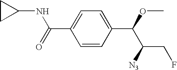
C1(C(=O)NC2CC2)=CC=C(C(OC)C(CF)[N3])C=C1
